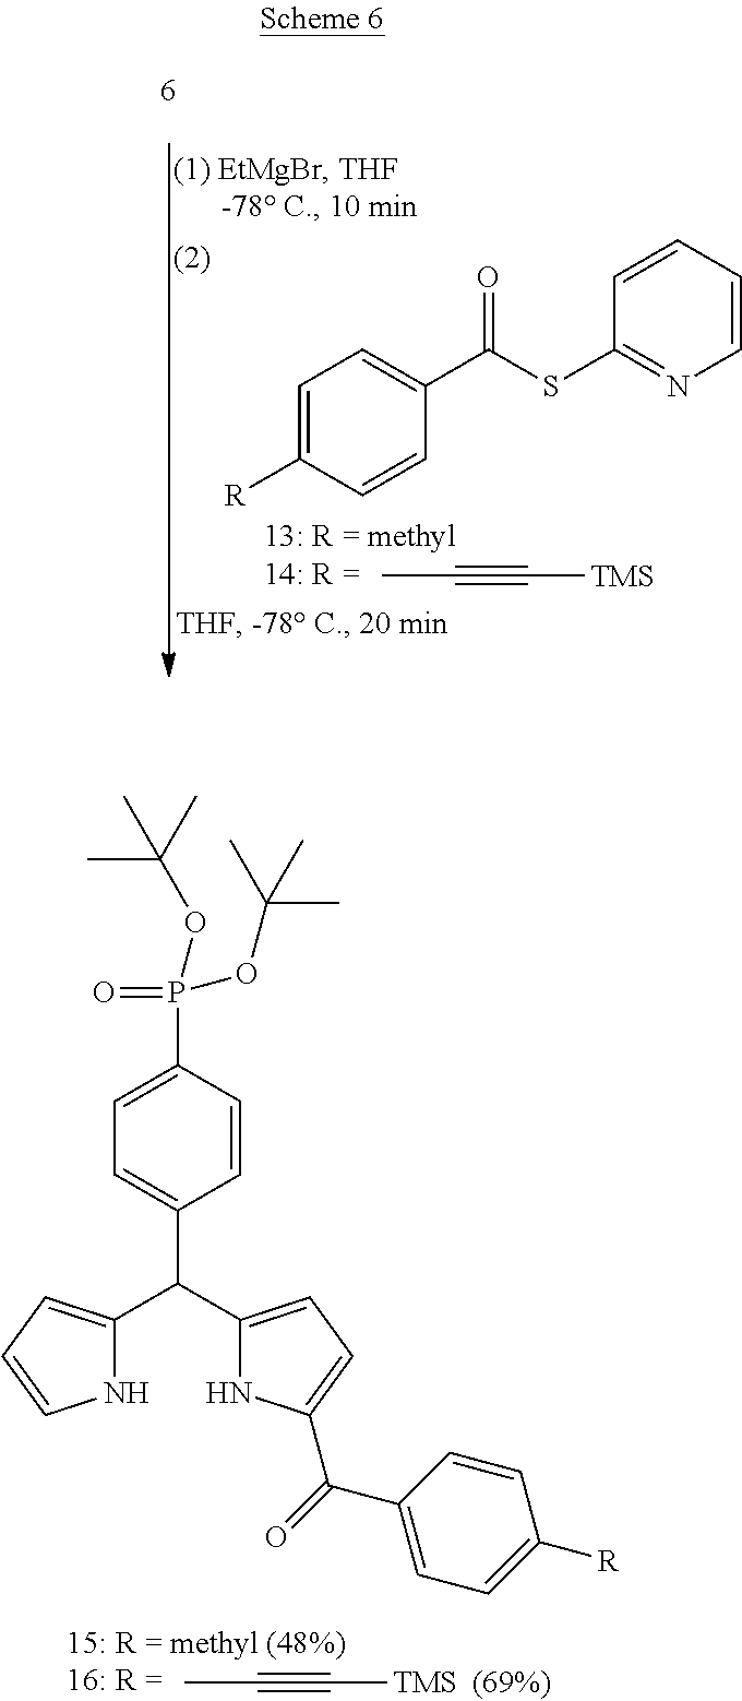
C1=C(C(C2=CC=CN2)C2=CC=C(C(C3=CC=C([R])C=C3)=O)N2)C=CC(P(=O)(OC(C)(C)C)OC(C)(C)C)=C1.CC#C[TMS].C1=C([R])C=CC(C(SC2=NC=CC=C2)=O)=C1.CC#C[TMS]
